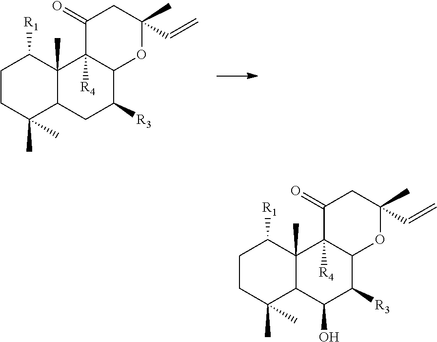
C1CC(C)(C)C2C(C)(C1[R1])C1([R4])C(C([R3])C2)OC(C=C)(C)CC1=O.C1CC(C)(C)C2C(C)(C1[R1])C1([R4])C(C([R3])C2O)OC(C=C)(C)CC1=O
